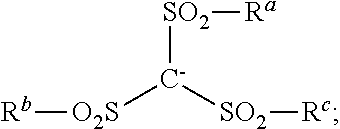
[O2S]([C-]([SO2][Rc])[SO2][Ra])[Rb]
